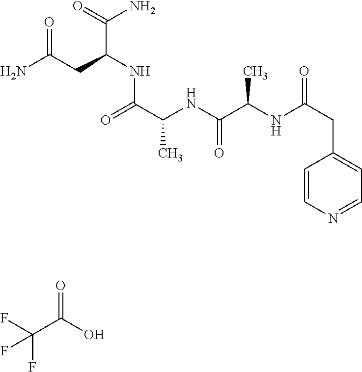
O=C(O)C(F)(F)F.O=C(C(NC(C(NC(CC1=CC=NC=C1)=O)C)=O)C)NC(C(N)=O)CC(N)=O
